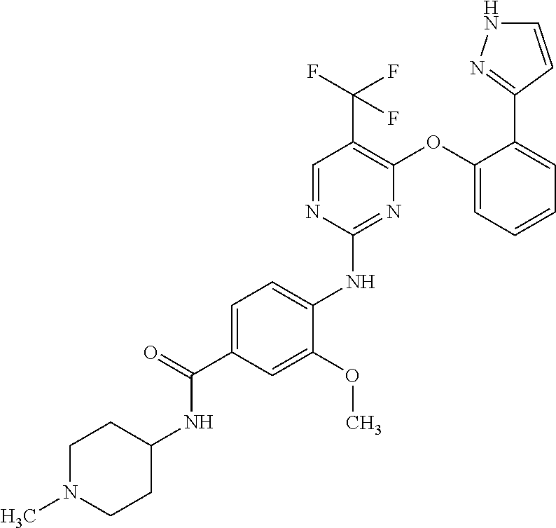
C1=C(C(=O)NC2CCN(C)CC2)C=C(OC)C(NC2=NC(OC3=CC=CC=C3C3=NNC=C3)=C(C(F)(F)F)C=N2)=C1
